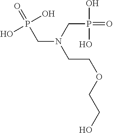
C(N(CP(=O)(O)O)CCOCCO)P(=O)(O)O
